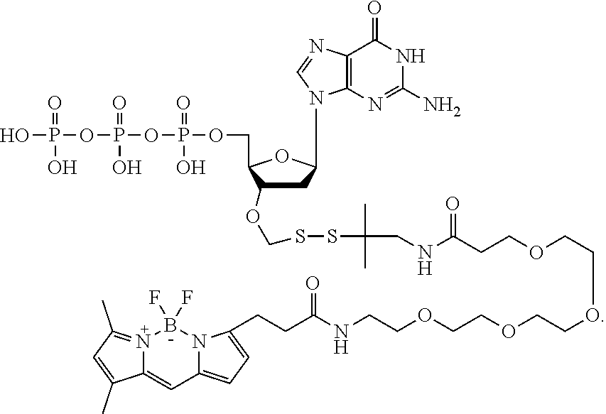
C1C(OCSSC(CNC(CCOCCOCCOCCOCCNC(=O)CCC2=CC=C3C=C4N(=C(C)C=C4C)B(F)(F)N32)=O)(C)C)C(COP(OP(OP(O)(=O)O)(=O)O)(=O)O)OC1N1C2=C(C(=O)NC(N)=N2)N=C1
